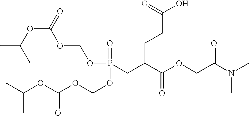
O(P(CC(C(OCC(N(C)C)=O)=O)CCC(O)=O)(=O)OCOC(OC(C)C)=O)COC(OC(C)C)=O
